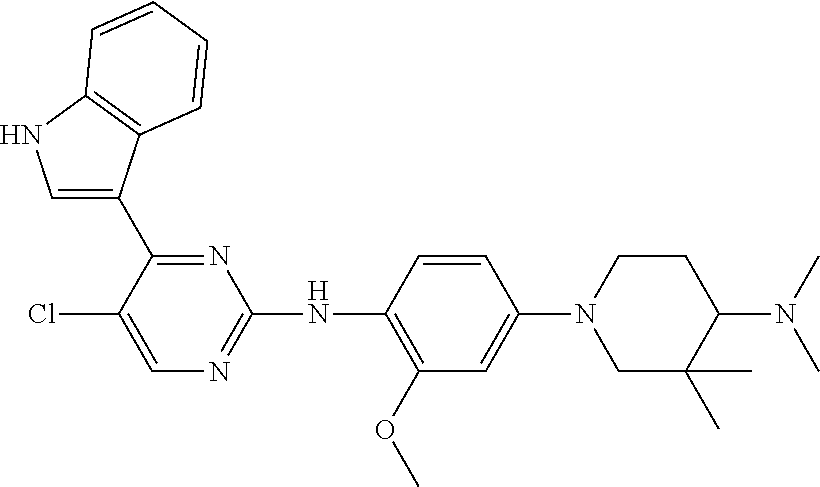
C1=C(C2=NC(NC3=C(OC)C=C(N4CC(C)(C)C(N(C)C)CC4)C=C3)=NC=C2Cl)C2=C(N1)C=CC=C2
